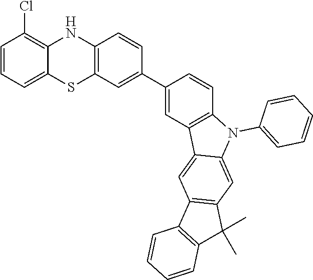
C1=CC2=C(C=C1C1=CC3=C(C=C1)N(C1=CC=CC=C1)C1=CC4=C(C=C31)C1=C(C4(C)C)C=CC=C1)SC1=CC=CC(Cl)=C1N2
